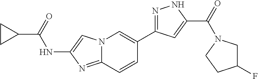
N12C(=NC(NC(C3CC3)=O)=C1)C=CC(C1=NNC(C(=O)N3CCC(F)C3)=C1)=C2
